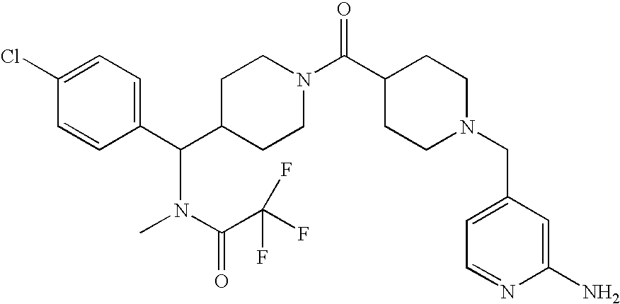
C1(Cl)=CC=C(C(C2CCN(C(C3CCN(CC4=CC=NC(N)=C4)CC3)=O)CC2)N(C)C(C(F)(F)F)=O)C=C1
